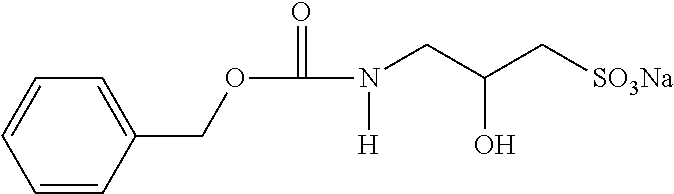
C1=CC=CC(COC(=O)N([H])CC(C[SO3Na])O)=C1
